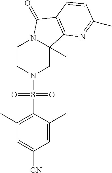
C1CN(S(C2=C(C)C=C([CN])C=C2C)(=O)=O)CC2(C)N1C(=O)C1=C2N=C(C)C=C1
